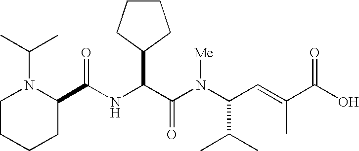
N(C(C(N(C(C(C)C)C=C(C)C(O)=O)[Me])=O)C1CCCC1)C(C1N(C(C)C)CCCC1)=O
